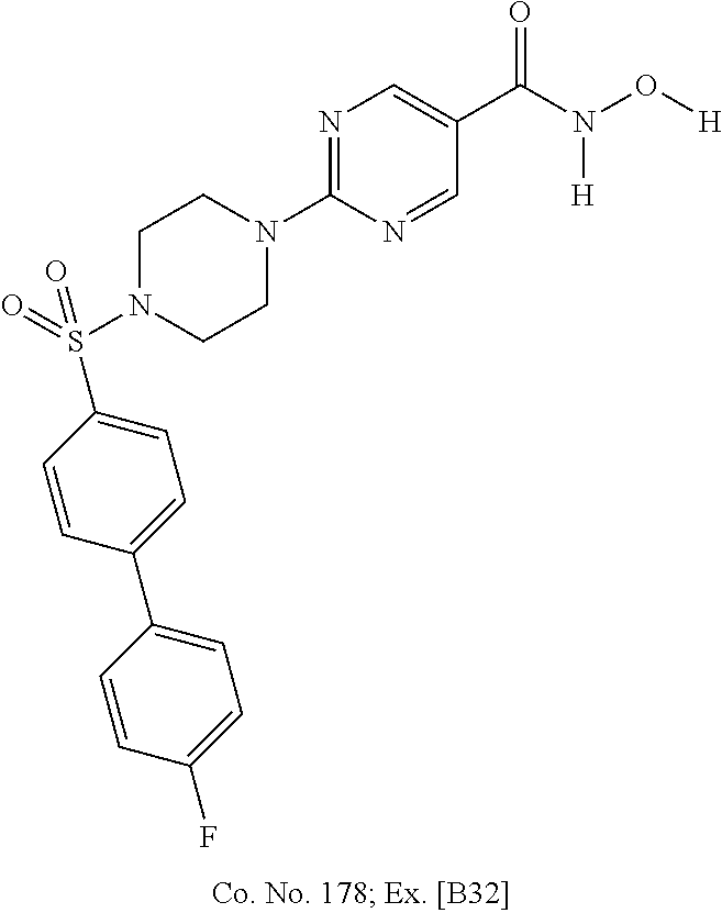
N1(C2=NC=C(C(N(O[H])[H])=O)C=N2)CCN(S(C2=CC=C(C3=CC=C(F)C=C3)C=C2)(=O)=O)CC1
